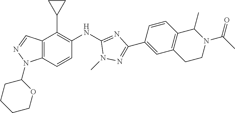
C12=C(C=CC(NC3=NC(C4=CC5=C(C=C4)C(C)N(C(C)=O)CC5)=NN3C)=C1C1CC1)N(C1CCCCO1)N=C2
